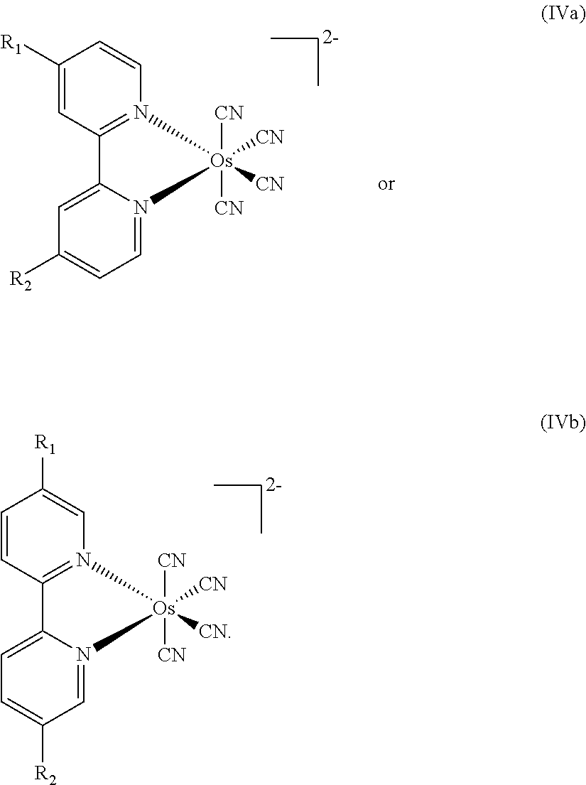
C1=CC([R1])=CN2=C1C1=CC=C([R2])C=N1[Os]2([CN])([CN])([CN])[CN].C1=C([R1])C=CN2=C1C1=CC([R2])=CC=N1[Os]2([CN])([CN])([CN])[CN]
